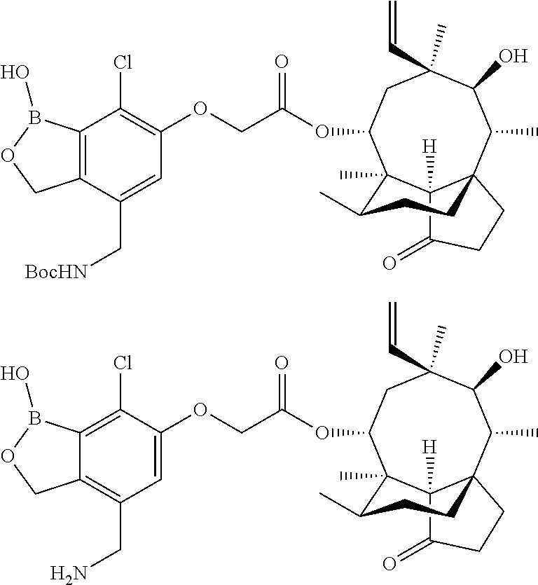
C12([H])C(=O)CCC13C(C)C(O)C(C)(C=C)CC(OC(COC1=C(Cl)C4=C(C(C[BocHN])=C1)COB4O)=O)C2(C)C(C)CC3.C12([H])C(=O)CCC13C(C)C(O)C(C)(C=C)CC(OC(COC1=CC(CN)=C4C(=C1Cl)B(O)OC4)=O)C2(C)C(C)CC3
